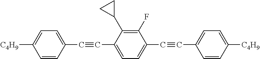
C1(C#CC2=CC=C(C#CC3=CC=C([C4H9])C=C3)C(F)=C2C2CC2)=CC=C([C4H9])C=C1
